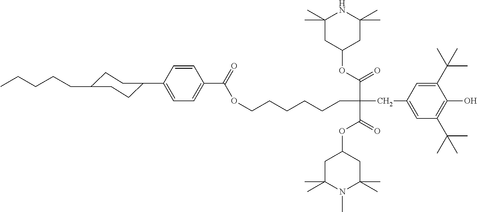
C1C(CCCCC)CCC(C2=CC=C(C(=O)OCCCCCCC(CC3=CC(C(C)(C)C)=C(O)C(C(C)(C)C)=C3)(C(OC3CC(C)(C)NC(C)(C)C3)=O)C(=O)OC3CC(C)(C)N(C)C(C)(C)C3)C=C2)C1
